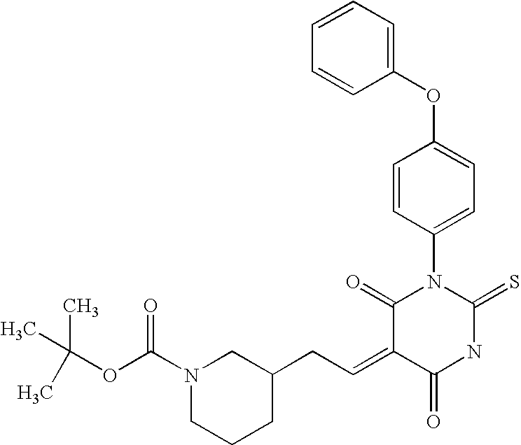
C1=CC=CC(OC2=CC=C(N3C(=O)C(=CCC4CN(C(OC(C)(C)C)=O)CCC4)C(=O)NC3=S)C=C2)=C1
